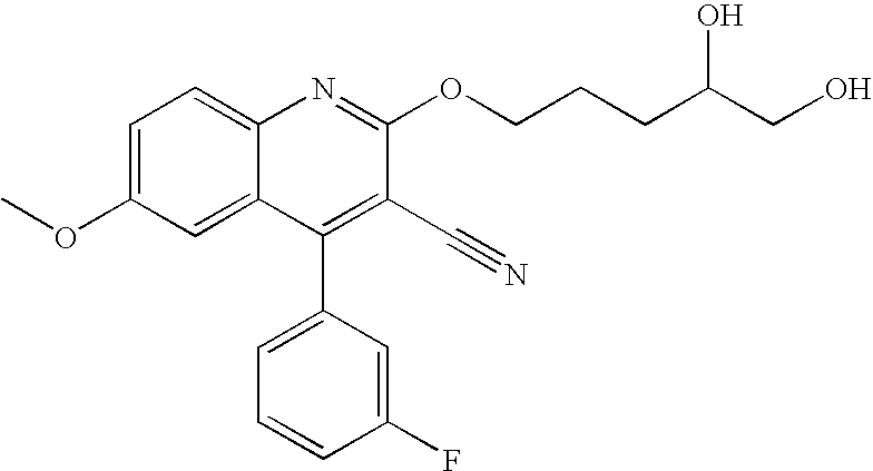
C1=C(OC)C=C2C(=C1)N=C(OCCCC(CO)O)C(C#N)=C2C1=CC=CC(F)=C1
